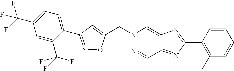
C(N1N=CC2=NC(C3=C(C)C=CC=C3)=NC2=C1)C1=CC(C2=CC=C(C(F)(F)F)C=C2C(F)(F)F)=NO1
